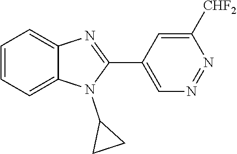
C1=CC=C2C(=C1)N=C(C1=CN=NC([CHF2])=C1)N2C1CC1
